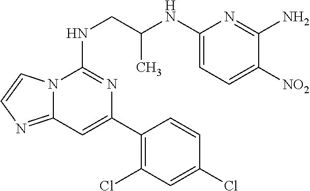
C1(Cl)=C(C2=CC3=NC=CN3C(NCC(NC3=CC=C([NO2])C(N)=N3)C)=N2)C=CC(Cl)=C1
